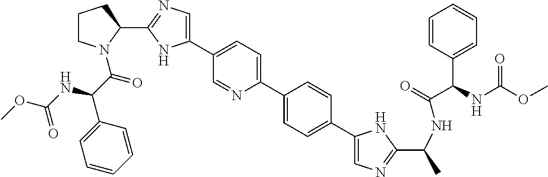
C1(C2=CN=C(C3CCCN3C(C(C3=CC=CC=C3)NC(OC)=O)=O)N2)=CC=C(C2=CC=C(C3=CN=C(C(NC(C(C4=CC=CC=C4)NC(OC)=O)=O)C)N3)C=C2)N=C1
